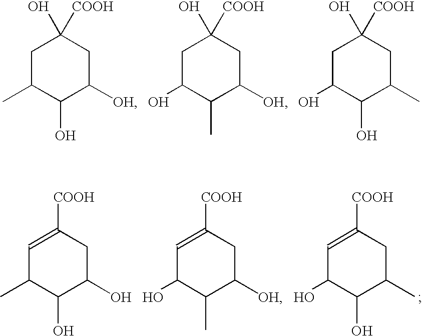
C1C(C)C(O)C([OH])CC1(O)[COOH].C1C(O)C(C)C([OH])CC1(O)[COOH].C1C(O)C(O)C(C)CC1(O)[COOH].C1=C([COOH])CC(O)C(O)C1C.C1=C([COOH])CC([OH])C(C)C1O.C1=C([COOH])CC(C)C(O)C1O
